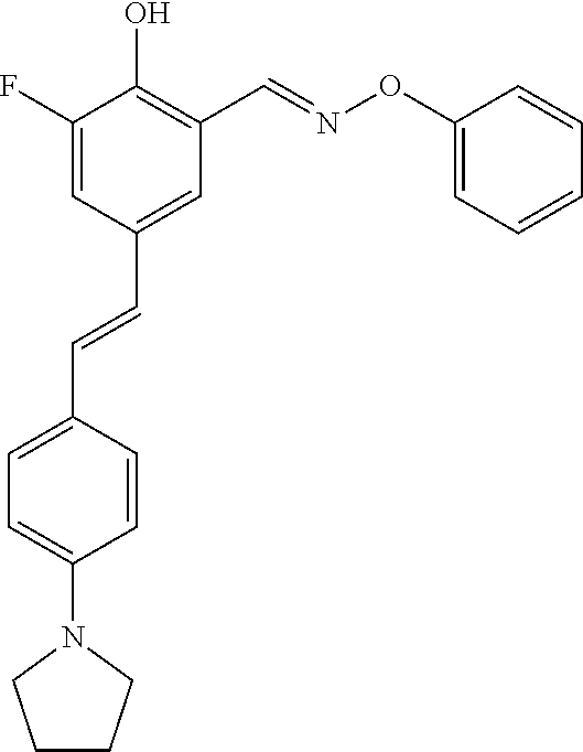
C1=C(F)C(O)=C(C=NOC2=CC=CC=C2)C=C1C=CC1=CC=C(N2CCCC2)C=C1
